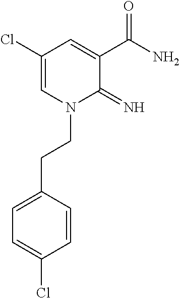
C1(Cl)=CN(CCC2=CC=C(Cl)C=C2)C(=N)C(C(N)=O)=C1
